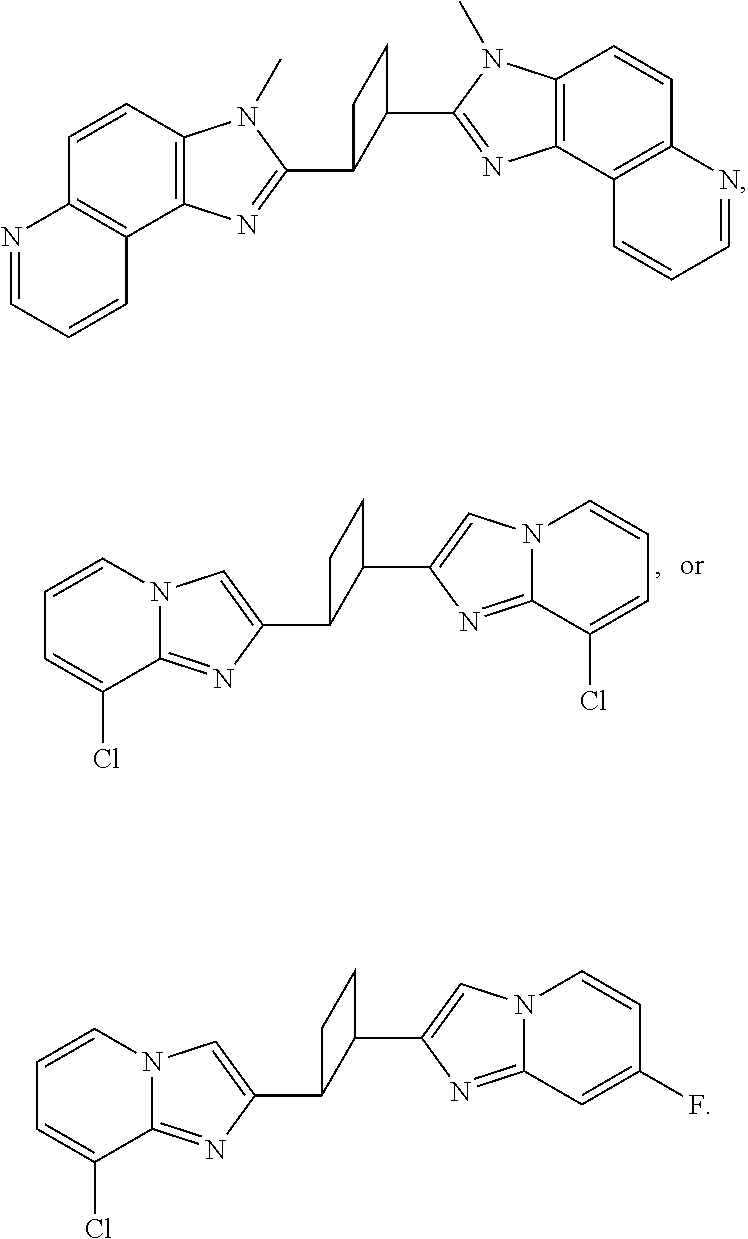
C1=CC2=C(C3=C1N(C)C(C1CCC1C1=NC4=C(N1C)C=CC1=C4C=CC=N1)=N3)C=CC=N2.C1=CC=C(Cl)C2=NC(C3CCC3C3=CN4C(=N3)C(Cl)=CC=C4)=CN12.C1=CC=C(Cl)C2=NC(C3CCC3C3=CN4C(=N3)C=C(F)C=C4)=CN12
